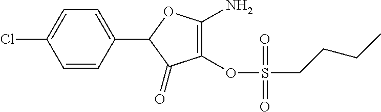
C1=CC(C2C(=O)C(OS(CCCC)(=O)=O)=C(N)O2)=CC=C1Cl
